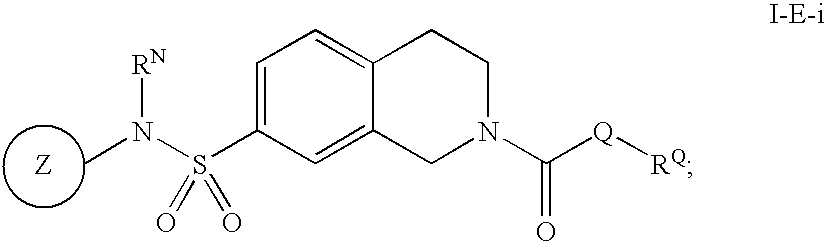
CN(S(C1=CC=C2C(=C1)CN(C(=O)[Q][RQ])CC2)(=O)=O)[RN]
